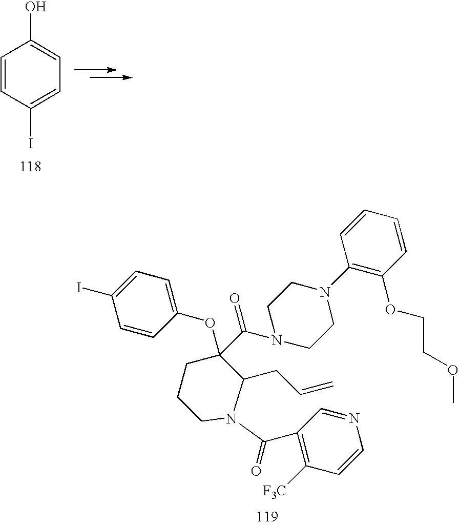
C1=CC(I)=CC=C1O.C1(I)=CC=C(OC2(C(N3CCN(C4=C(OCCOC)C=CC=C4)CC3)=O)CCCN(C(=O)C3=C([F3C])C=CN=C3)C2CC=C)C=C1
